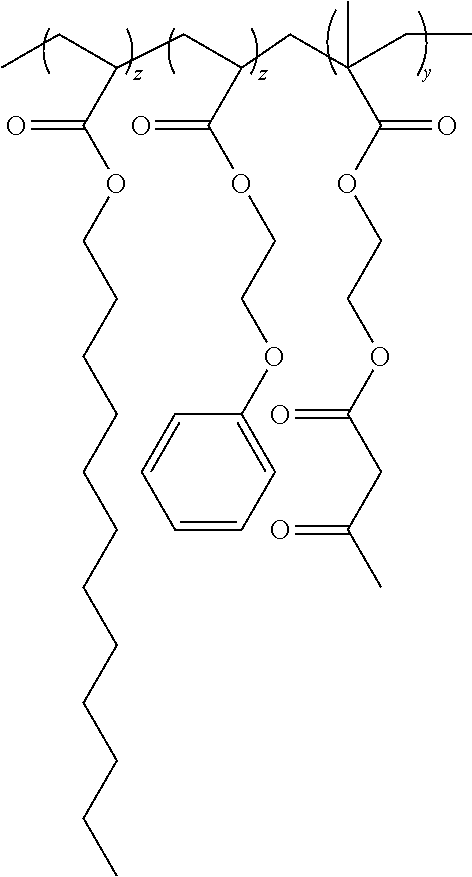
CCC(C(=O)OCCCCCCCCCCCC)CC(CC(CC)(C)C(OCCOC(CC(C)=O)=O)=O)C(OCCOC1=CC=CC=C1)=O
